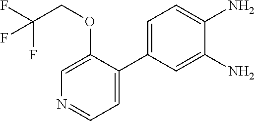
C1(C2=CC=NC=C2OCC(F)(F)F)=CC=C(N)C(N)=C1
